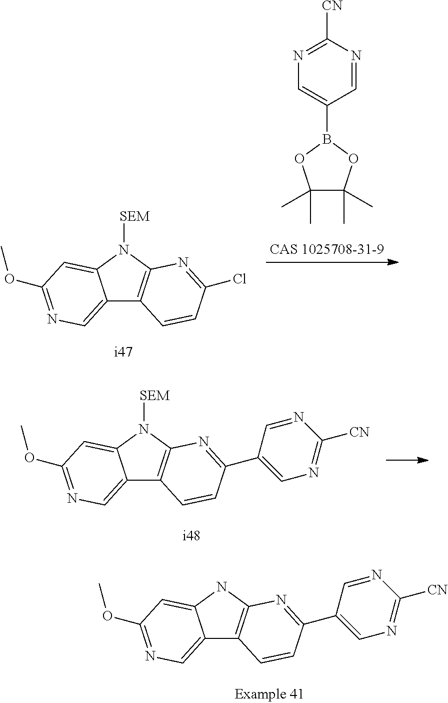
C1=C(B2OC(C)(C)C(C)(C)O2)C=NC([CN])=N1.C12=CN=C(OC)C=C1N([SEM])C1=C2C=CC(Cl)=N1.C12=CN=C(OC)C=C1N([SEM])C1=C2C=CC(C2=CN=C([CN])N=C2)=N1.C12=CN=C(OC)C=C1NC1=C2C=CC(C2=CN=C([CN])N=C2)=N1
